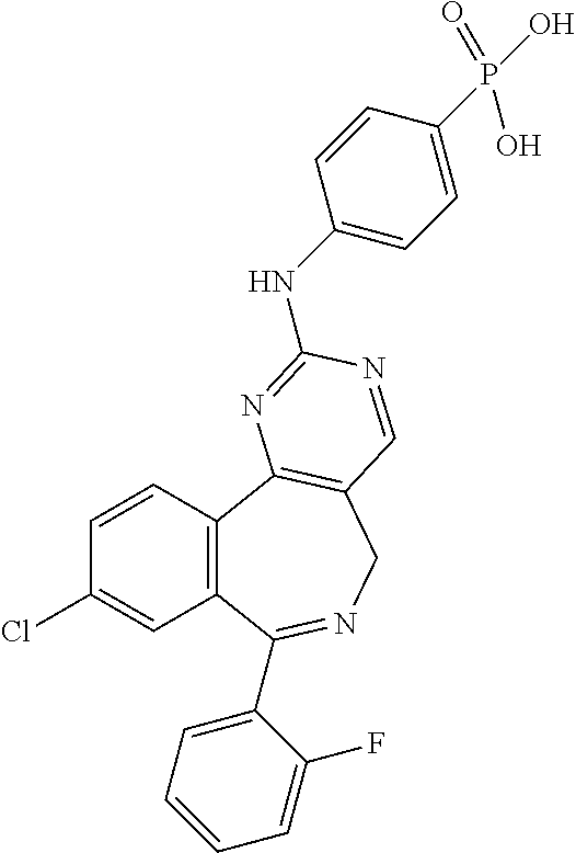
C1=CC2=C(C=C1Cl)C(C1=CC=CC=C1F)=NCC1=C2N=C(NC2=CC=C(P(O)(=O)O)C=C2)N=C1
